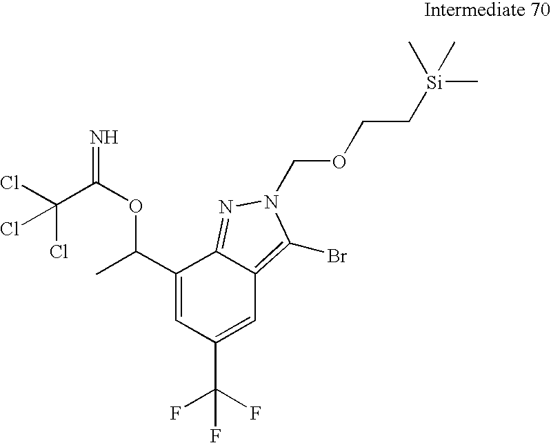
C1(C(C)OC(=N)C(Cl)(Cl)Cl)=CC(C(F)(F)F)=CC2=C(Br)N(COCC[Si](C)(C)C)N=C12
